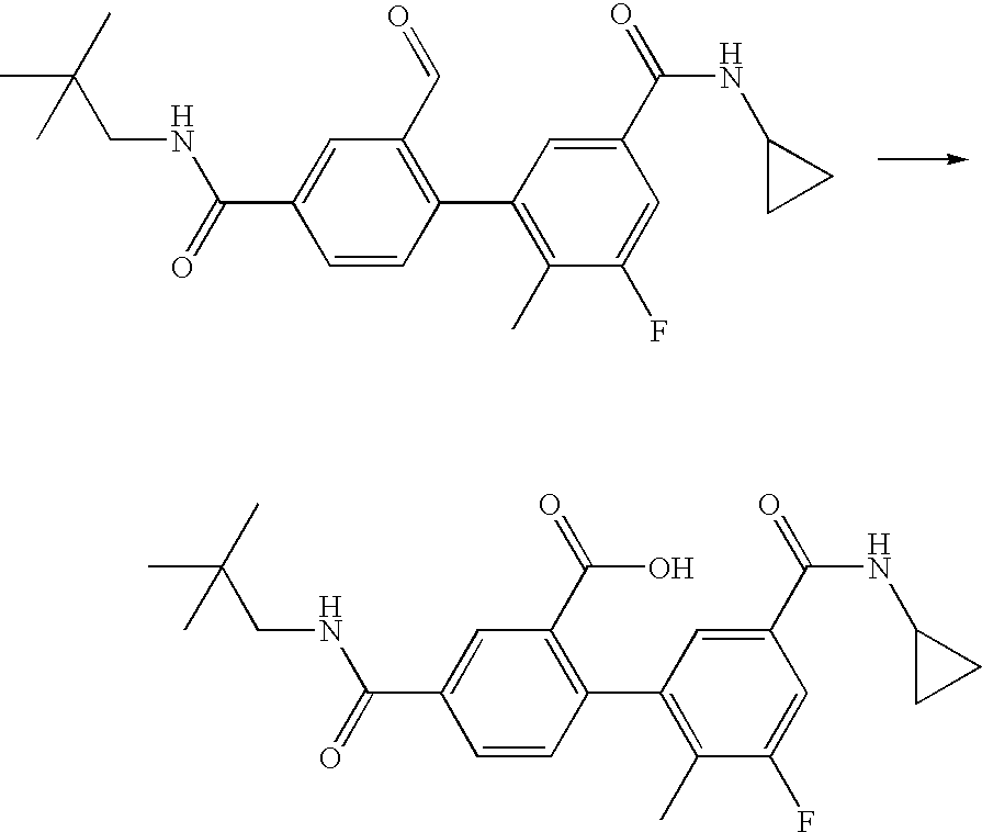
CC(CNC(=O)C1=CC(C=O)=C(C2=C(C)C(F)=CC(C(NC3CC3)=O)=C2)C=C1)(C)C.CC(C)(CNC(=O)C1=CC(C(=O)O)=C(C2=C(C)C(F)=CC(C(NC3CC3)=O)=C2)C=C1)C
